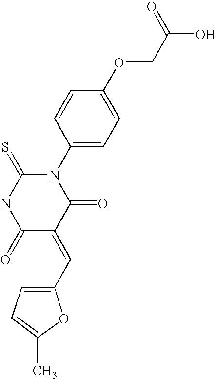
N1(C2=CC=C(OCC(O)=O)C=C2)C(=S)NC(=O)C(=CC2=CC=C(C)O2)C1=O
